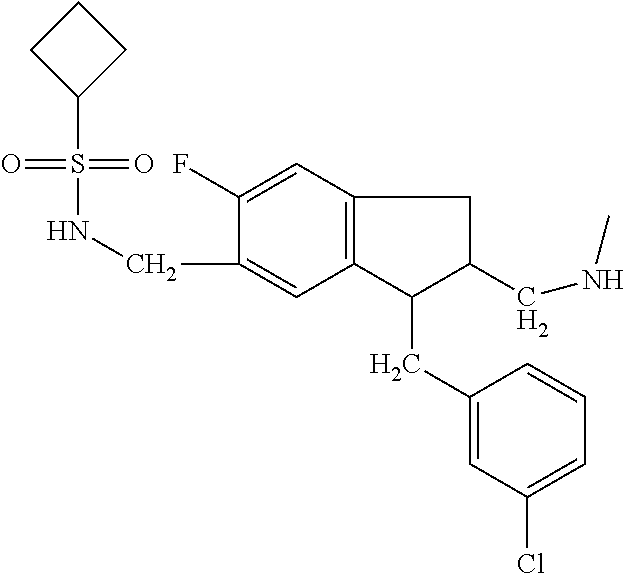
S(=O)(NCC1=CC2=C(C=C1F)CC(CNC)C2CC1=CC(Cl)=CC=C1)(=O)C1CCC1
